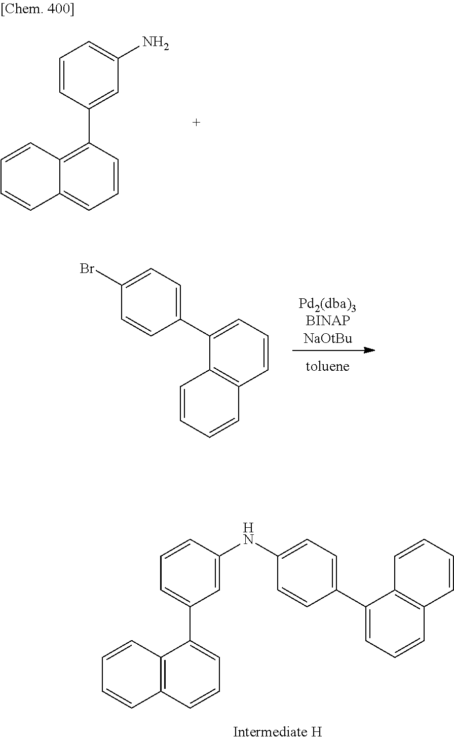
[Pd2(dba)3BINAPNaOtBu].C12=C(C=CC=C1C1=CC=C(Br)C=C1)C=CC=C2.C12=C(C(C3=CC=CC(NC4=CC=C(C5=CC=CC6=C5C=CC=C6)C=C4)=C3)=CC=C1)C=CC=C2.C12=CC=CC(C3=CC(N)=CC=C3)=C1C=CC=C2
